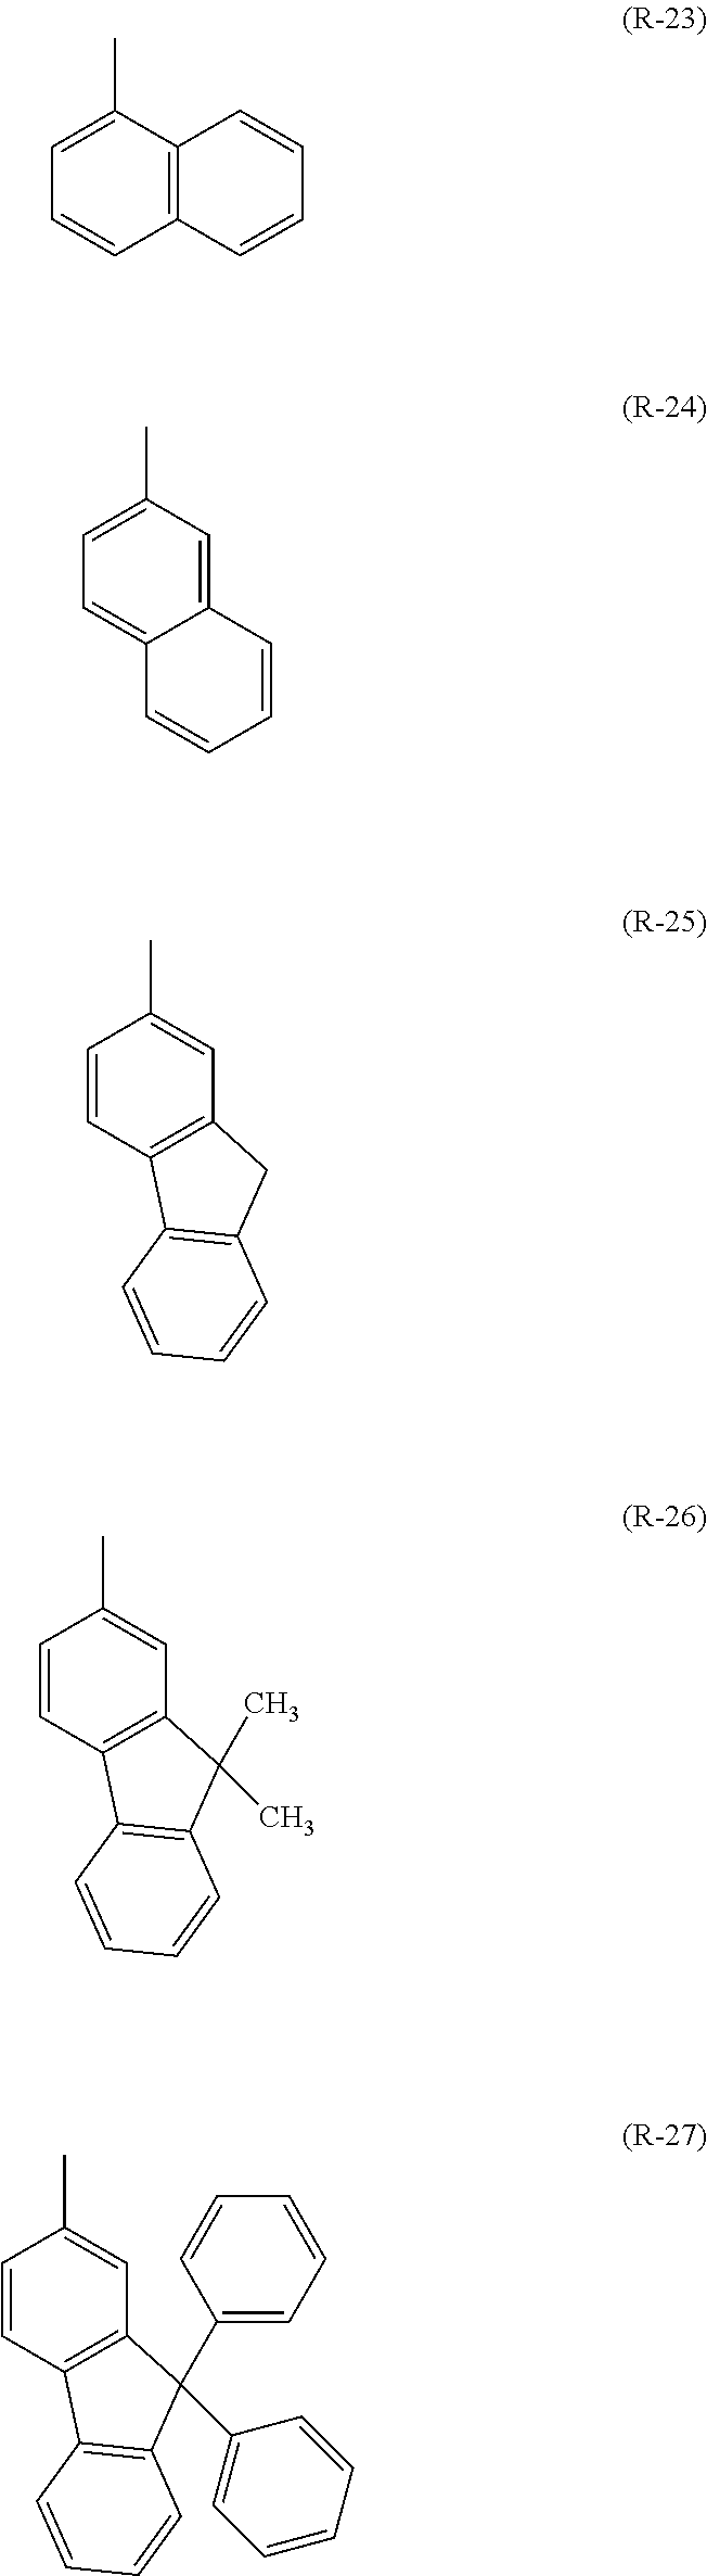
C1=C(C)C2=C(C=C1)C=CC=C2.C1=C(C)C=C2C(=C1)C=CC=C2.C1=CC2=C(C=C1C)CC1=C2C=CC=C1.CC1=CC2=C(C=C1)C1=C(C2(C)C)C=CC=C1.CC1=CC2=C(C=C1)C1=C(C2(C2=CC=CC=C2)C2=CC=CC=C2)C=CC=C1
